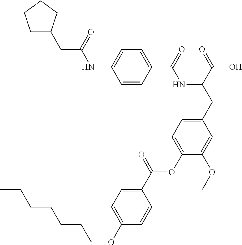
C1=CC(C(=O)NC(CC2=CC=C(OC(C3=CC=C(OCCCCCCC)C=C3)=O)C(OC)=C2)C(=O)O)=CC=C1NC(CC1CCCC1)=O
